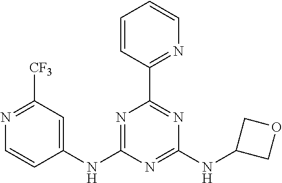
C1(NC2=NC(C3=NC=CC=C3)=NC(NC3COC3)=N2)=CC([CF3])=NC=C1
